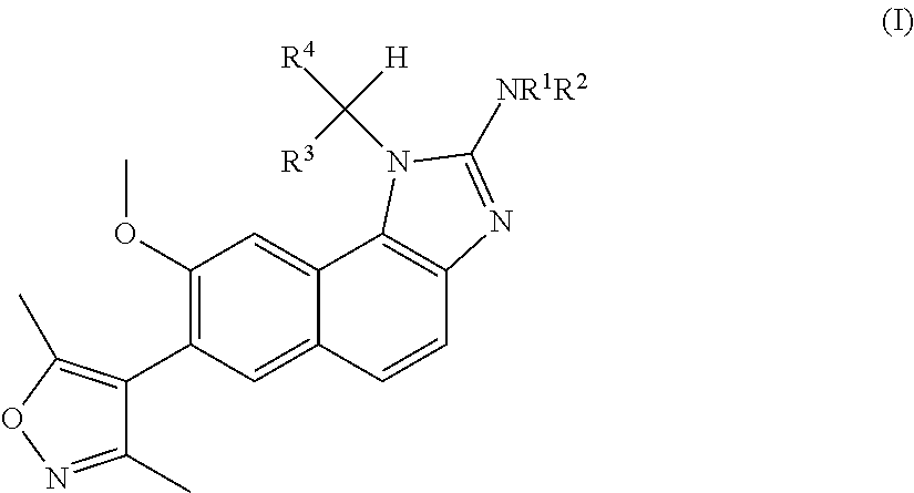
C1(C)=NOC(C)=C1C1=C(OC)C=C2C(=C1)C=CC1=C2N(C([H])([R3])[R4])C([NR1R2])=N1
